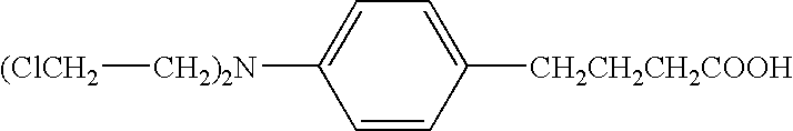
C1=C([CH2CH2CH2COOH])C=CC([CH2)2N][(ClCH2])=C1
